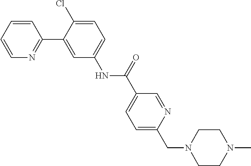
C1=CN=C(C2=CC(NC(C3=CC=C(CN4CCN(C)CC4)N=C3)=O)=CC=C2Cl)C=C1
